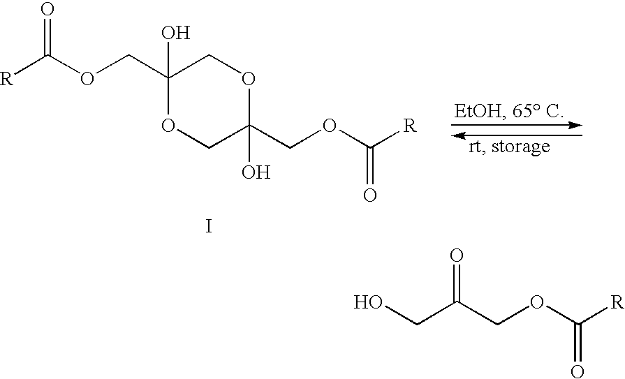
C1(COC([R])=O)(O)OCC(COC([R])=O)(O)OC1.I.OCC(COC([R])=O)=O
